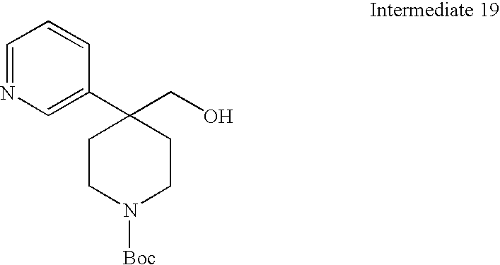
C1=NC=C(C2(CO)CCN([Boc])CC2)C=C1
